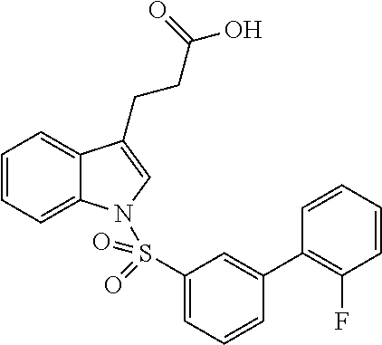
C1=CC=C2C(=C1)C(CCC(O)=O)=CN2S(C1=CC=CC(C2=C(F)C=CC=C2)=C1)(=O)=O
